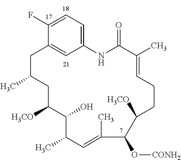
C1=C(F)C2=CC(=C1)NC(=O)C(C)=CCCC([H3CO])C(O[CONH2])C(C)=CC(C)C(O)C([H3CO])CC(C)C2
